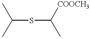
C(SC(C)[COOCH3])(C)C
